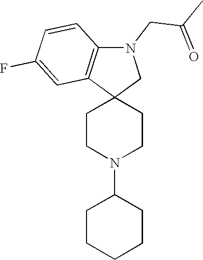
C1CN(C2CCCCC2)CCC12CN(CC(C)=O)C1=C2C=C(F)C=C1
